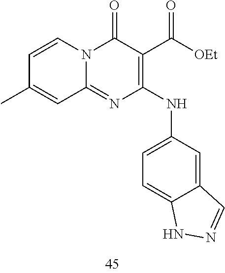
C1=CC(C)=CC2=NC(NC3=CC=C4C(=C3)C=NN4)=C(C([OEt])=O)C(=O)N12
